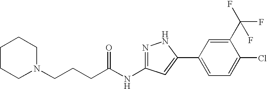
C(CCC(NC1=NNC(C2=CC=C(Cl)C(C(F)(F)F)=C2)=C1)=O)N1CCCCC1
